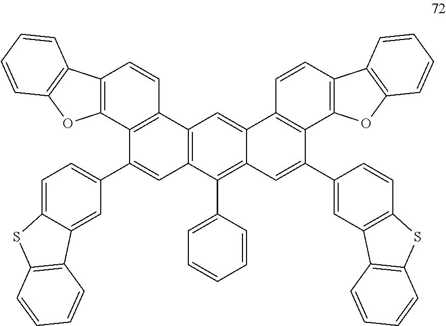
C12=CC=C(C3=CC4=C(C5=C3C3=C(C=C5)C5=C(O3)C=CC=C5)C=C3C(=C4C4=CC=CC=C4)C=C(C4=CC5=C(C=C4)SC4=C5C=CC=C4)C4=C3C=CC3=C4OC4=C3C=CC=C4)C=C1C1=C(S2)C=CC=C1
